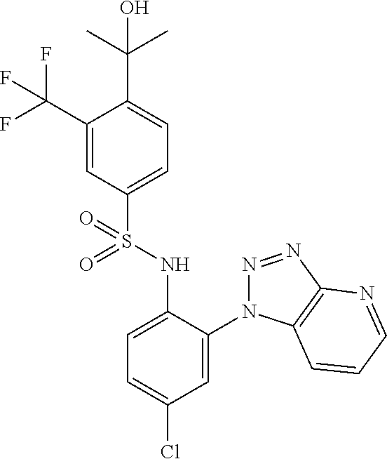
C1(C(F)(F)F)=CC(S(NC2=CC=C(Cl)C=C2N2N=NC3=C2C=CC=N3)(=O)=O)=CC=C1C(C)(C)O
